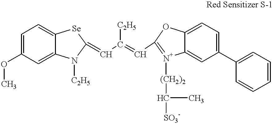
C1=C(OC)C=C2C(=C1)[Se]C(=CC(=CC1=[N+]([(CH2)2]C(C)[SO3-])C3=CC(C4=CC=CC=C4)=CC=C3O1)[C2H5])N2[C2H5]
